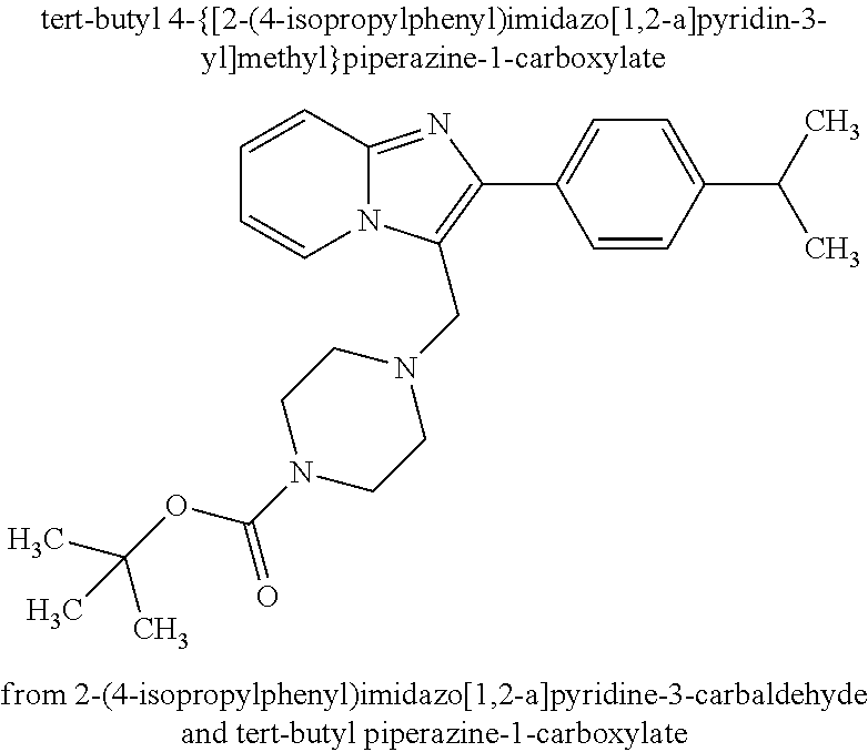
C1=CC2=NC(C3=CC=C(C(C)C)C=C3)=C(CN3CCN(C(OC(C)(C)C)=O)CC3)N2C=C1
